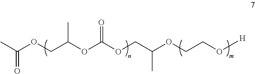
CC(OCC(OC(OCC(OCCO[H])C)=O)C)=O
